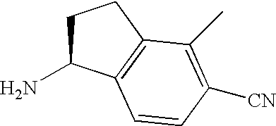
C1C(N)C2=C(C1)C(C)=C([CN])C=C2
